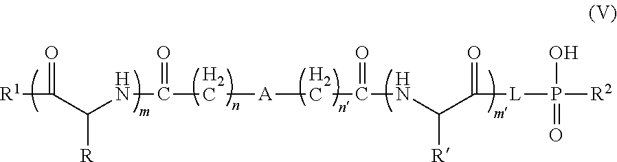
[R1]C(=O)C(NC(=O)C[A]CC(=O)NC(C([L]P(O)(=O)[R2])=O)[R])[R]
